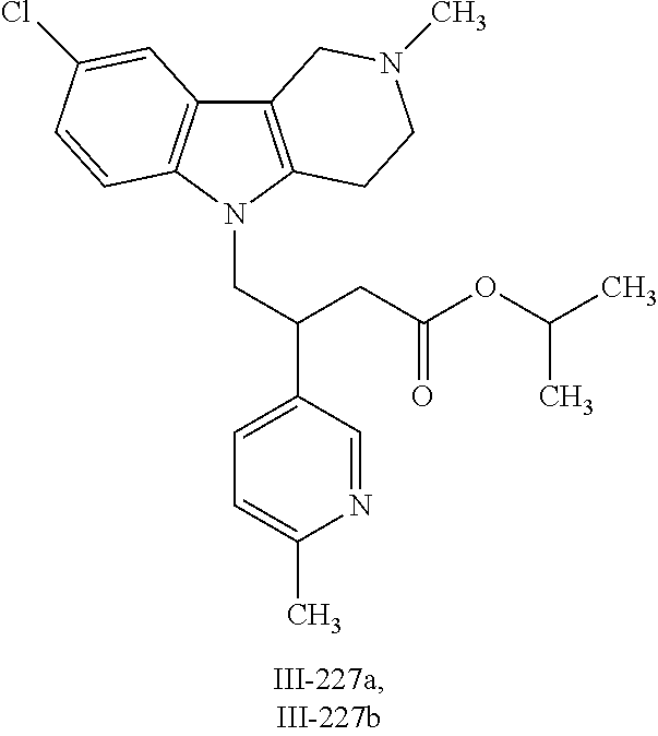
C12=C(N(CC(C3=CC=C(C)N=C3)CC(OC(C)C)=O)C3=C1C=C(Cl)C=C3)CCN(C)C2
